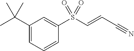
C1=C(C(C)(C)C)C=C(S(C=CC#N)(=O)=O)C=C1
